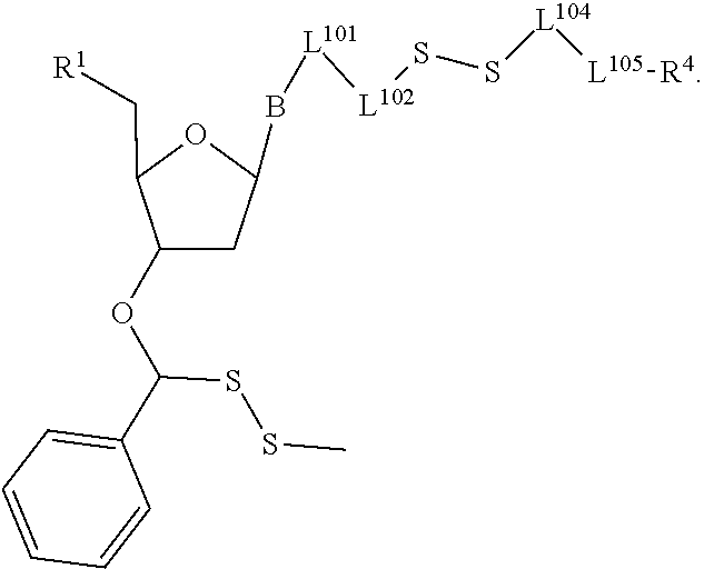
O(C(SSC)C1=CC=CC=C1)C1CC(B[L101][L102]SS[L104][L105][R4])OC1C[R1]
